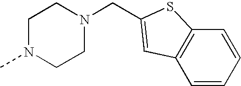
C(N1CCN(C)CC1)C1=CC2=C(C=CC=C2)S1
